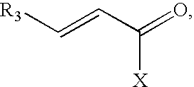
[R3]C=CC(=O)[X]
